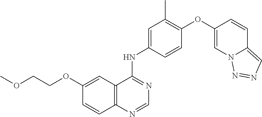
C1(OCCOC)=CC2=C(C=C1)N=CN=C2NC1=CC(C)=C(OC2=CN3C(=CN=N3)C=C2)C=C1
